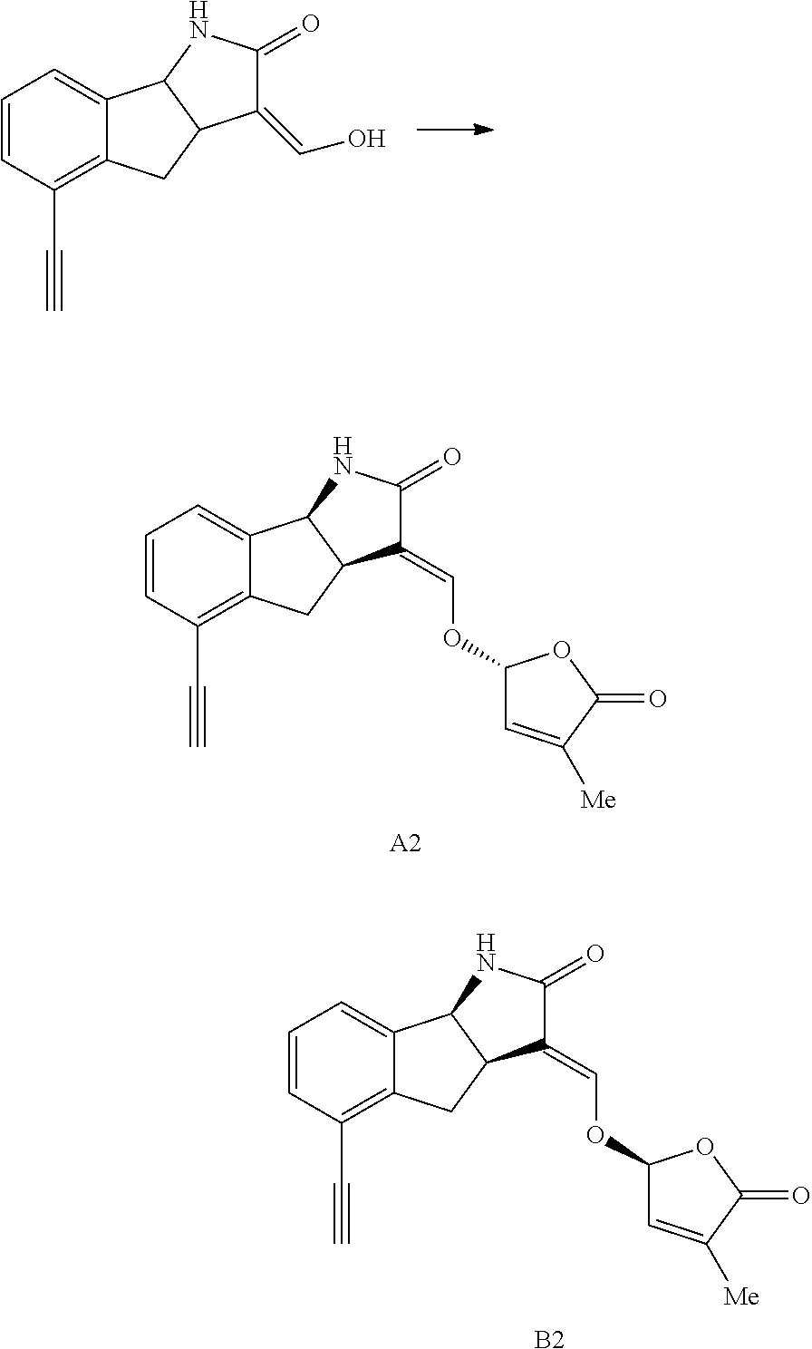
C1=CC(C#C)=C2C(=C1)C1C(C2)C(=COC2C=C([Me])C(=O)O2)C(=O)N1.[A2].C1=CC(C#C)=C2C(=C1)C1C(C2)C(=COC2C=C([Me])C(=O)O2)C(=O)N1.[B2].C1=CC(C#C)=C2C(=C1)C1C(C2)C(=CO)C(=O)N1
